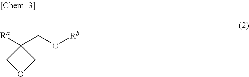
C1OCC1(CO[Rb])[Ra]
